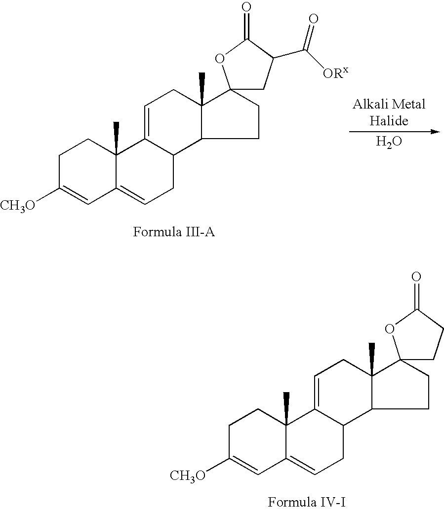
C1C([CH3O])=CC2=CCC3C(=CCC4(C)C3CCC43CCC(=O)O3)C2(C)C1.C1C([CH3O])=CC2=CCC3C(=CCC4(C)C3CCC43CC(C([ORx])=O)C(=O)O3)C2(C)C1.O
